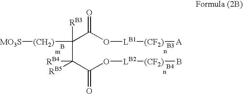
C(C(C(O[LB2][(CF2)]B)=O)([RB4])[RB5])(C(O[LB1][(CF2)][A])=O)([RB3])[(CH2)][MO3S]
